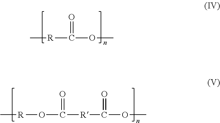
[R](C(OC)=O)C.C([R]C(OC)=O)(O[R]C)=O
